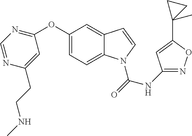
C1(NC(=O)N2C3=CC=C(OC4=NC=NC(CCNC)=C4)C=C3C=C2)=NOC(C2(C)CC2)=C1
